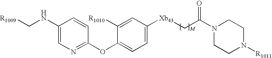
C1(NC[R1009])=CN=C(OC2=CC=C([Xb43]CC(=O)N3CCN([R1011])CC3)C=C2[R1010])C=C1
